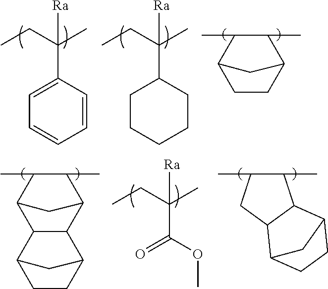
CCC(C1=CC=CC=C1)(C)[Ra].CCC(C1CCCCC1)(C)[Ra].CC1C(C)C2CCC1C2.CC1C(C)C2CC1C1C2C2CCC1C2.CC1C(C)C2C(C1)C1CCC2C1.CCC(C(=O)OC)(C)[Ra]
